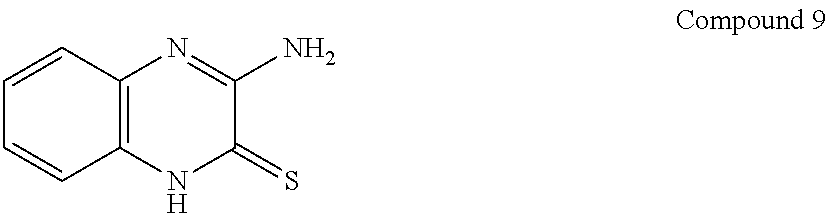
C1=CC2=C(C=C1)N=C(N)C(=S)N2
